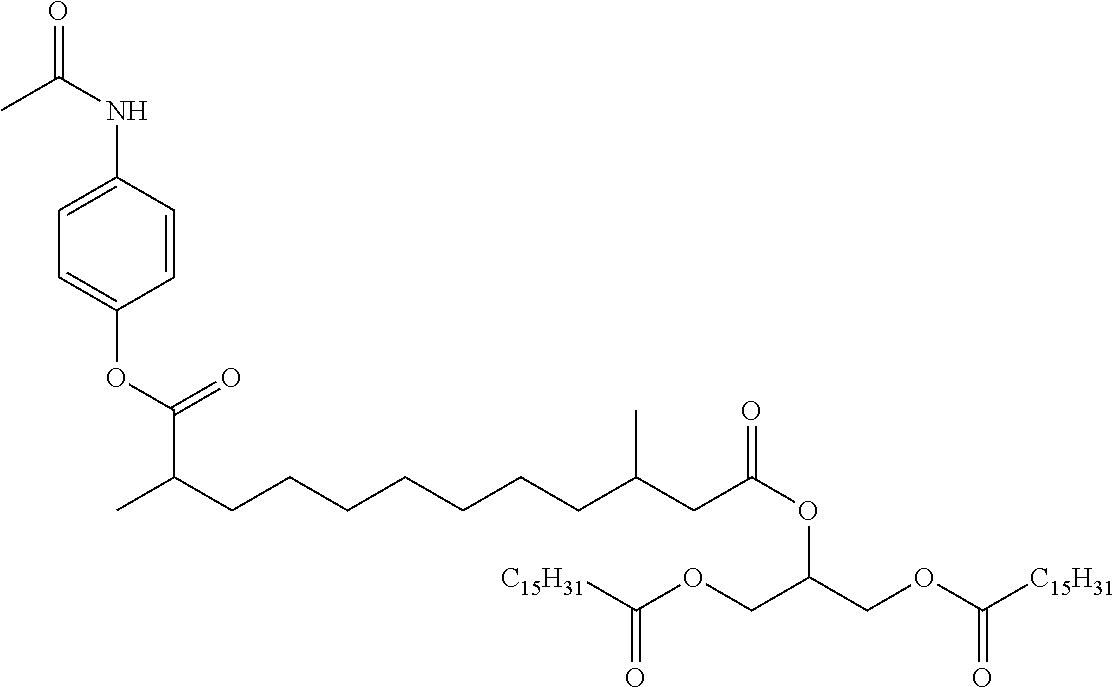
C(C(CCCCCCCC(CC(OC(COC([C15H31])=O)COC([C15H31])=O)=O)C)C)(OC1=CC=C(NC(=O)C)C=C1)=O
